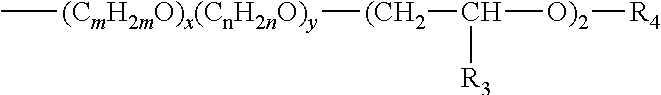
C[(CmH2mO)x(CnH2nO)y][(CH2]C([O)2][R4])[R3]
